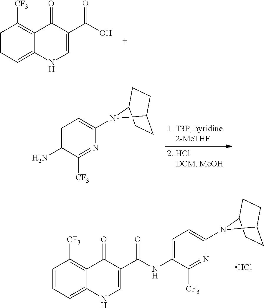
C1=CC=C2C(=C1[CF3])C(=O)C(C(O)=O)=CN2.C1=C(N)C([CF3])=NC(N2C3CCC2CC3)=C1.C1=C(NC(C2=CNC3=CC=CC([CF3])=C3C2=O)=O)C([CF3])=NC(N2C3CCC2CC3)=C1.Cl
